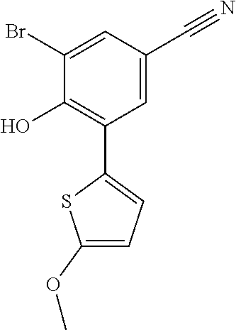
C1=C(C#N)C=C(Br)C(O)=C1C1=CC=C(OC)S1
